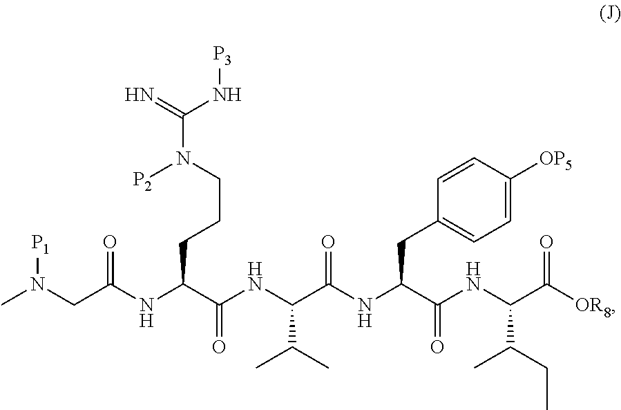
CN(CC(NC(C(=O)NC(C(NC(C(=O)NC(C([OR8])=O)C(C)CC)CC1=CC=C([OP5])C=C1)=O)C(C)C)CCCN([P2])C(=N)N[P3])=O)[P1]
